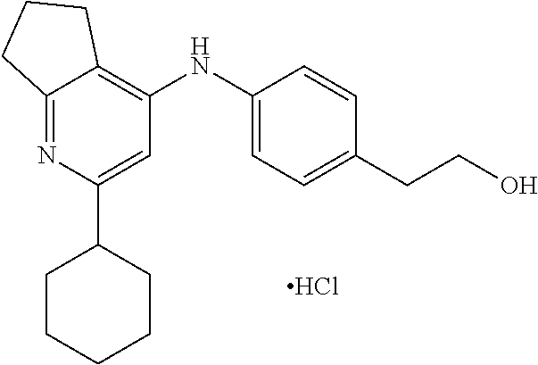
C12=NC(C3CCCCC3)=CC(NC3=CC=C(CCO)C=C3)=C1CCC2.Cl
